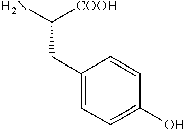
NC([COOH])CC1=CC=C(O)C=C1
